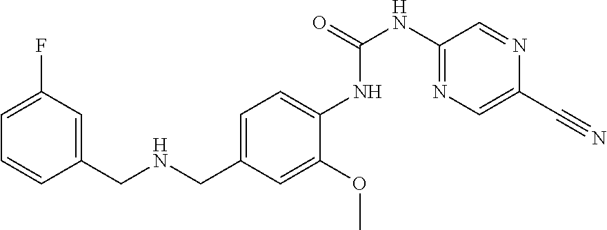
C1=CC=C(F)C=C1CNCC1=CC=C(NC(NC2=NC=C(C#N)N=C2)=O)C(OC)=C1
